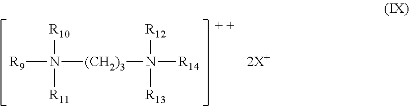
[R10]N([R11])([R9])[(CH2)3]N([R12])([R13])[R14]
